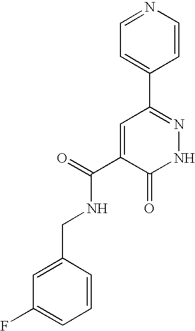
C1=C(C2=NNC(=O)C(C(=O)NCC3=CC(F)=CC=C3)=C2)C=CN=C1
